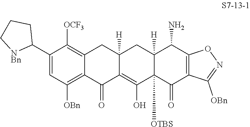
C1(C2CCC[NBn]2)=CC([OBn])=C2C(=C1[OCF3])CC1([H])C(=C(O)C3([OTBS])C([H])(C1)C(N)C1=C(C3=O)C([OBn])=NO1)C2=O
